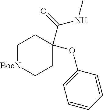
[BocN]1CCC(C(NC)=O)(OC2=CC=CC=C2)CC1
